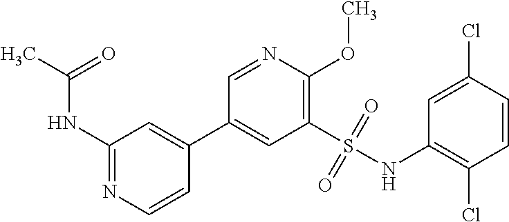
C1(NC(C)=O)=NC=CC(C2=CC(S(NC3=C(Cl)C=CC(Cl)=C3)(=O)=O)=C(OC)N=C2)=C1
